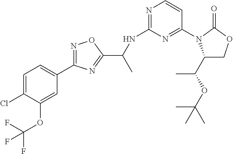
C1=C(Cl)C(OC(F)(F)F)=CC(C2=NOC(C(NC3=NC=CC(N4C(C(OC(C)(C)C)C)COC4=O)=N3)C)=N2)=C1
